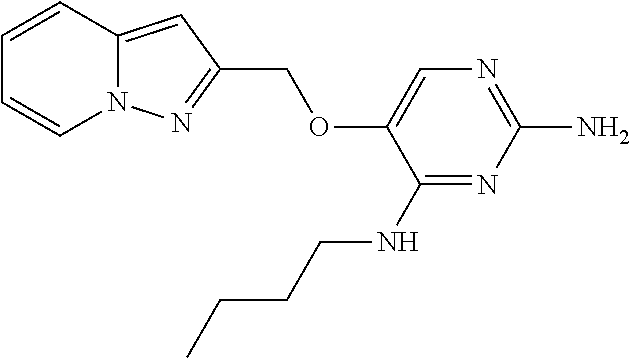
C1(NCCCC)=NC(N)=NC=C1OCC1=NN2C(=C1)C=CC=C2
